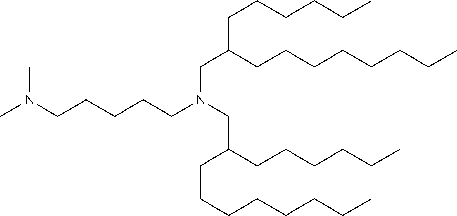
C(C(CCCCCCCC)CCCCCC)N(CCCCCN(C)C)CC(CCCCCC)CCCCCCCC
